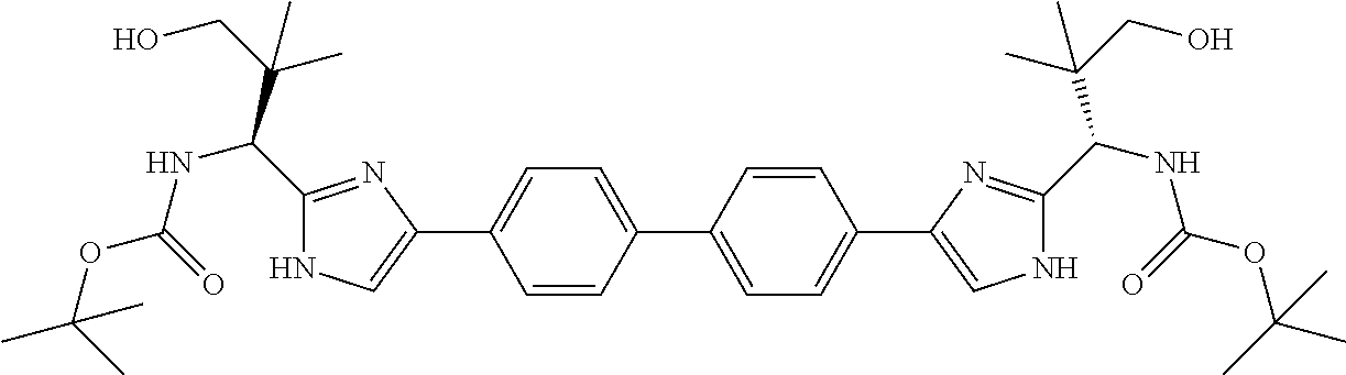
C1=C(C2=CC=C(C3=CNC(C(NC(=O)OC(C)(C)C)C(CO)(C)C)=N3)C=C2)C=CC(C2=CNC(C(C(CO)(C)C)NC(=O)OC(C)(C)C)=N2)=C1
